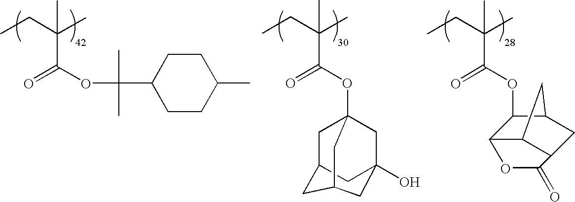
CCC(C)(C(OC(C)(C)C1CCC(C)CC1)=O)C.CCC(C)(C(OC12CC3CC(O)(C1)CC(C3)C2)=O)C.CCC(C)(C(OC1C2C3C(CC1C3)C(=O)O2)=O)C
